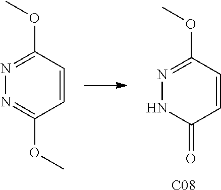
C1=CC(OC)=NN=C1OC.C1=CC(OC)=NNC1=O.[C08]
